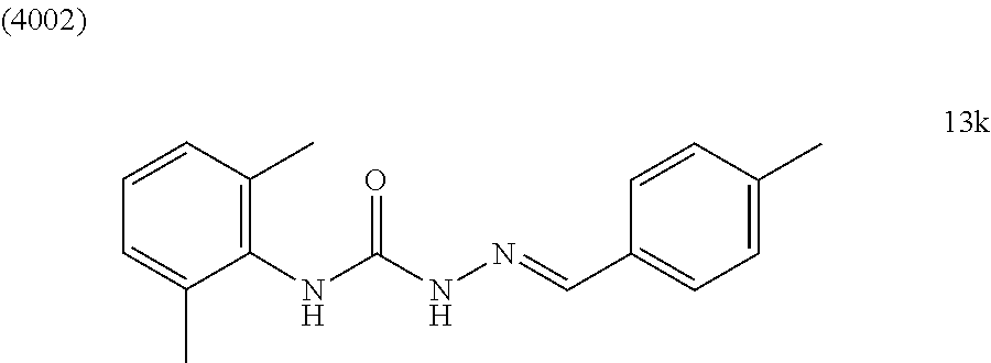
N(C(NN=CC1=CC=C(C)C=C1)=O)C1=C(C)C=CC=C1C
